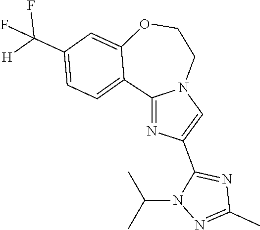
C1(C([H])(F)F)=CC=C2C(=C1)OCCN1C2=NC(C2=NC(C)=NN2C(C)C)=C1
